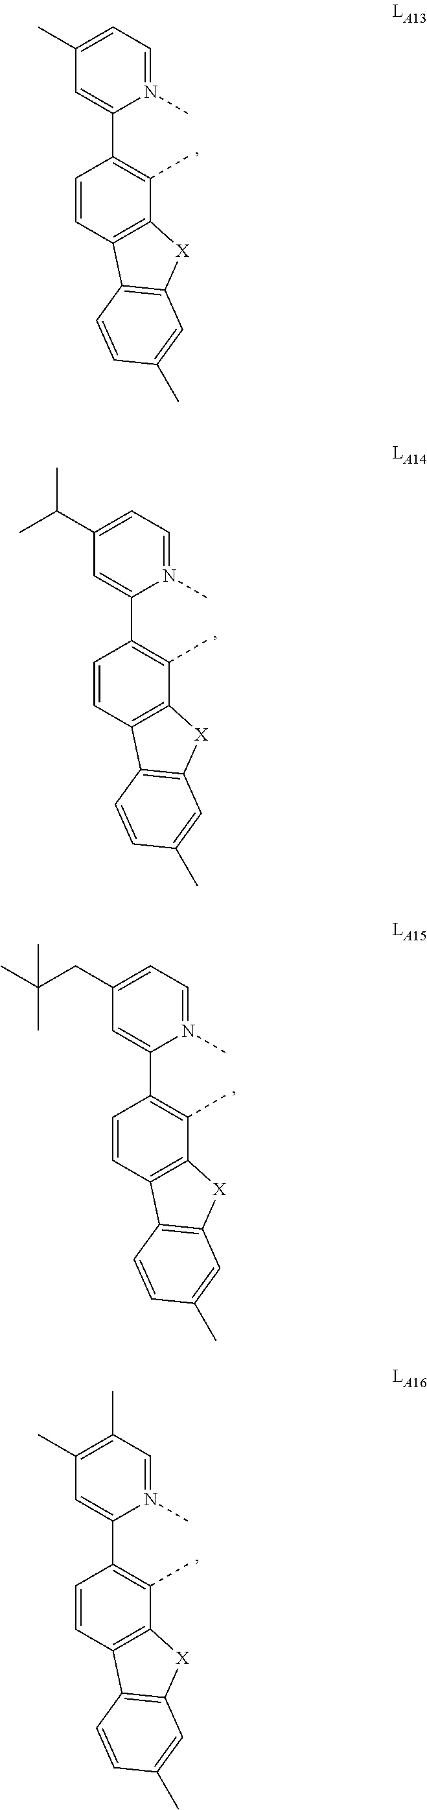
C1=CC2=C(C(C)=C1C1=CC(C)=CC=N1C)[X]C1=C2C=CC(C)=C1.C1=CC2=C(C(C)=C1C1=CC(C(C)C)=CC=N1C)[X]C1=C2C=CC(C)=C1.C1=CC2=C(C(C)=C1C1=CC(CC(C)(C)C)=CC=N1C)[X]C1=C2C=CC(C)=C1.C1=CC2=C(C(C)=C1C1=CC(C)=C(C)C=N1C)[X]C1=C2C=CC(C)=C1
